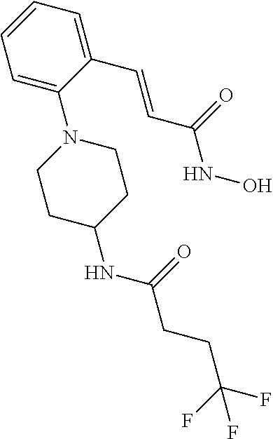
C1=C(N2CCC(NC(CCC(F)(F)F)=O)CC2)C(C=CC(NO)=O)=CC=C1
